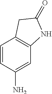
C1=CC(N)=CC2=C1CC(=O)N2
